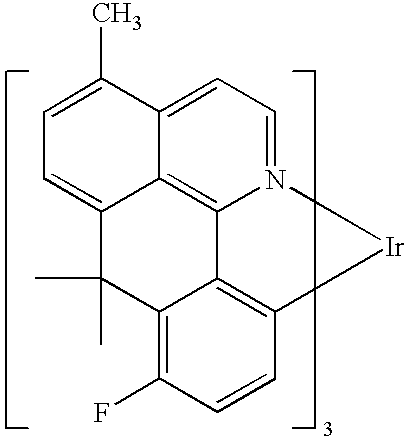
C1=C(C)C2=CC=N3C4=C2C(=C1)C(C)(C)C1=C(F)C=CC(=C41)[Ir]3
